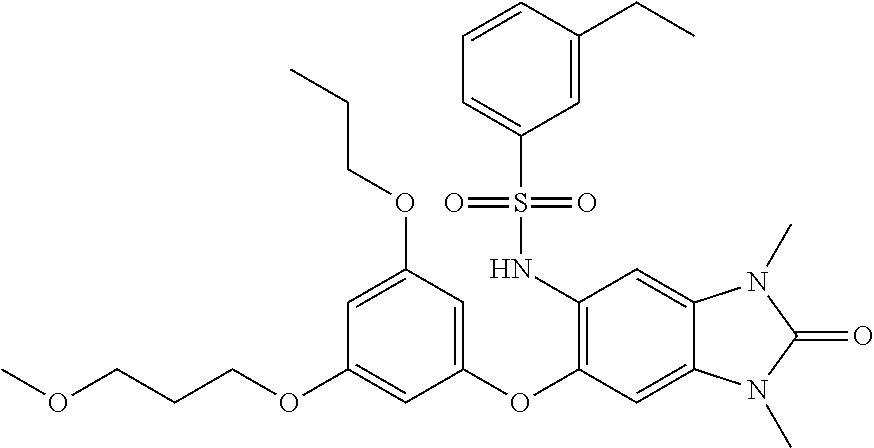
O(CCCOC1=CC(OC2=C(NS(C3=CC=CC(CC)=C3)(=O)=O)C=C3C(=C2)N(C)C(=O)N3C)=CC(OCCC)=C1)C
